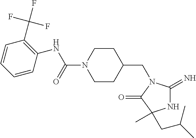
C1(CN2C(=N)NC(C)(CC(C)C)C2=O)CCN(C(NC2=C(C(F)(F)F)C=CC=C2)=O)CC1
